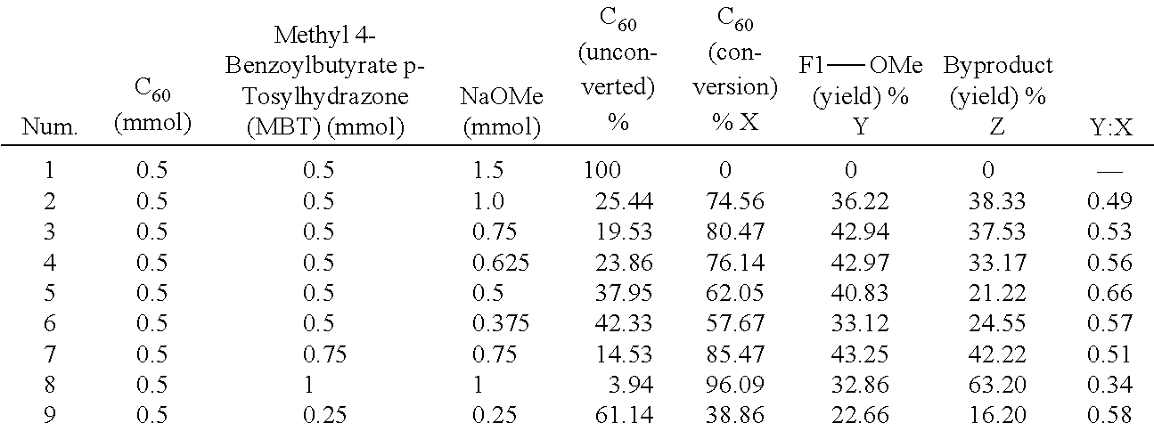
[Y:X].[F1][OMe]
